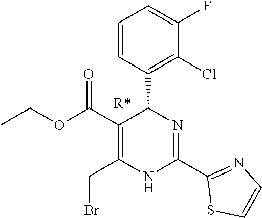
CCOC(C1=C(CBr)NC(C2=NC=CS2)=NC1C1=C(Cl)C(F)=CC=C1)=O
